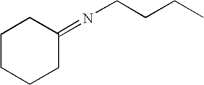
C1CCCC(=NCCCC)C1
